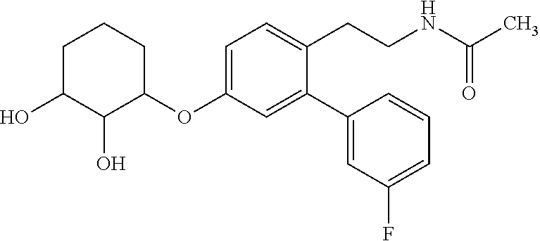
C1(OC2=CC=C(CCNC(C)=O)C(C3=CC(F)=CC=C3)=C2)CCCC(O)C1O
